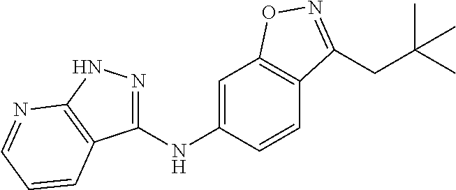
C1(NC2=CC3=C(C=C2)C(CC(C)(C)C)=NO3)=NNC2=C1C=CC=N2
